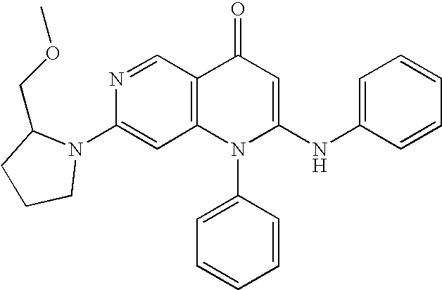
C1(N2CCCC2COC)=CC2=C(C=N1)C(=O)C=C(NC1=CC=CC=C1)N2C1=CC=CC=C1
